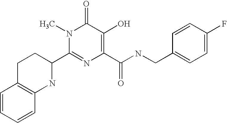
C1(C2=NC(C(=O)NCC3=CC=C(F)C=C3)=C(O)C(=O)N2C)CCC2=C(N1)C=CC=C2
